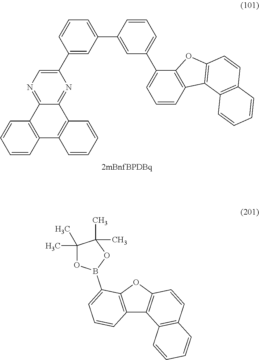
C1=C(C2=CC(C3=CC=CC4=C3OC3=C4C4=C(C=C3)C=CC=C4)=CC=C2)C=C(C2=CN=C3C(=N2)C2=C(C4=C3C=CC=C4)C=CC=C2)C=C1.C12=C(OC3=C1C1=C(C=C3)C=CC=C1)C(B1OC(C)(C)C(C)(C)O1)=CC=C2
